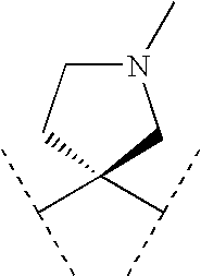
C1C(C(C)C)(C(C)C)CN(C)C1
